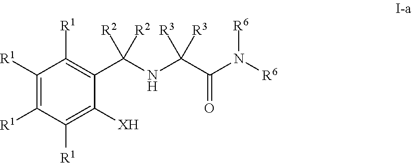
C1([R1])=C([R1])C([R1])=C([XH])C(C(NC(C(=O)N([R6])[R6])([R3])[R3])([R2])[R2])=C1[R1]
